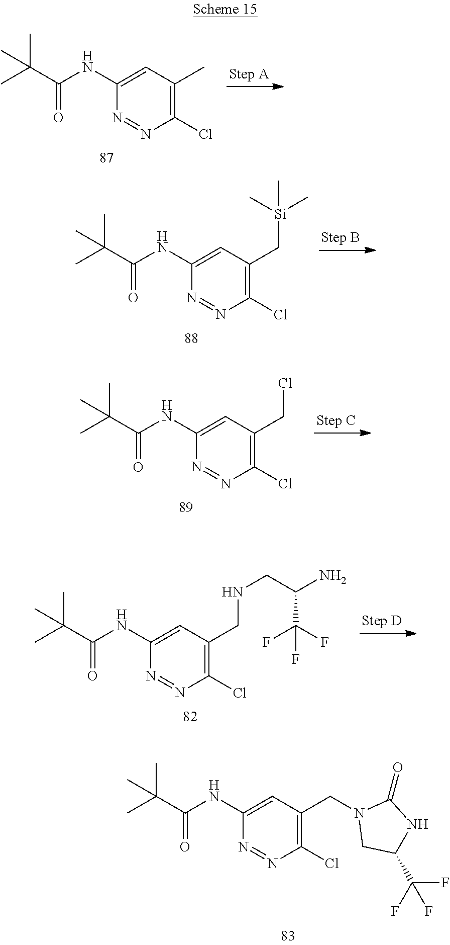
C1(Cl)=C(C)C=C(NC(C(C)(C)C)=O)N=N1.C1(Cl)=C(CCl)C=C(NC(C(C)(C)C)=O)N=N1.C1(Cl)=C(CNCC(N)C(F)(F)F)C=C(NC(C(C)(C)C)=O)N=N1.C1(Cl)=C(CN2CC(C(F)(F)F)NC2=O)C=C(NC(C(C)(C)C)=O)N=N1.C1(Cl)=C(C[Si](C)(C)C)C=C(NC(C(C)(C)C)=O)N=N1
